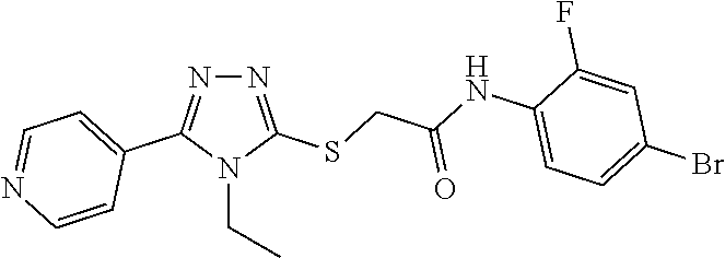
N1=C(SCC(NC2=CC=C(Br)C=C2F)=O)N(CC)C(C2=CC=NC=C2)=N1
